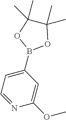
C1(OC)=CC(B2OC(C)(C)C(C)(C)O2)=CC=N1
